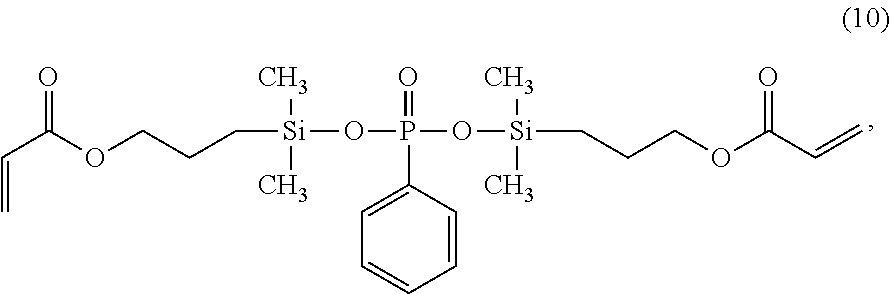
C([Si](OP(O[Si](CCCOC(C=C)=O)(C)C)(=O)C1=CC=CC=C1)(C)C)CCOC(C=C)=O
